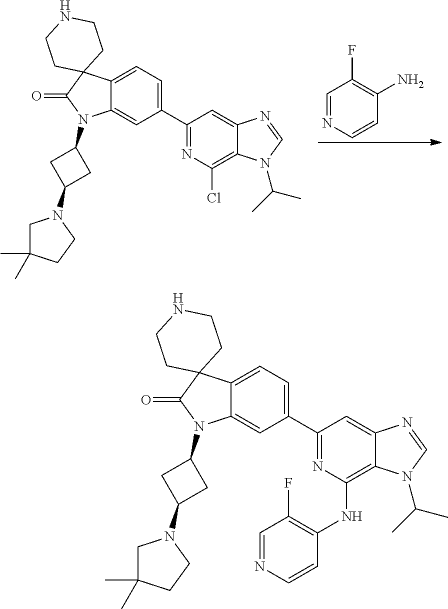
C1=NC=CC(N)=C1F.C12=CC=C(C3=NC(Cl)=C4C(=C3)N=CN4C(C)C)C=C1N(C1CC(N3CC(C)(C)CC3)C1)C(=O)C21CCNCC1.C12=CC=C(C3=NC(NC4=C(F)C=NC=C4)=C4C(=C3)N=CN4C(C)C)C=C1N(C1CC(N3CC(C)(C)CC3)C1)C(=O)C21CCNCC1
